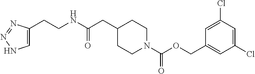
C1=C(CCNC(CC2CCN(C(OCC3=CC(Cl)=CC(Cl)=C3)=O)CC2)=O)N=NN1
